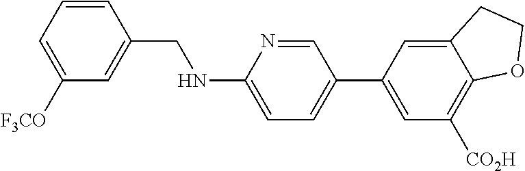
C1=CC(CNC2=CC=C(C3=CC([CO2H])=C4C(=C3)CCO4)C=N2)=CC([F3CO])=C1
